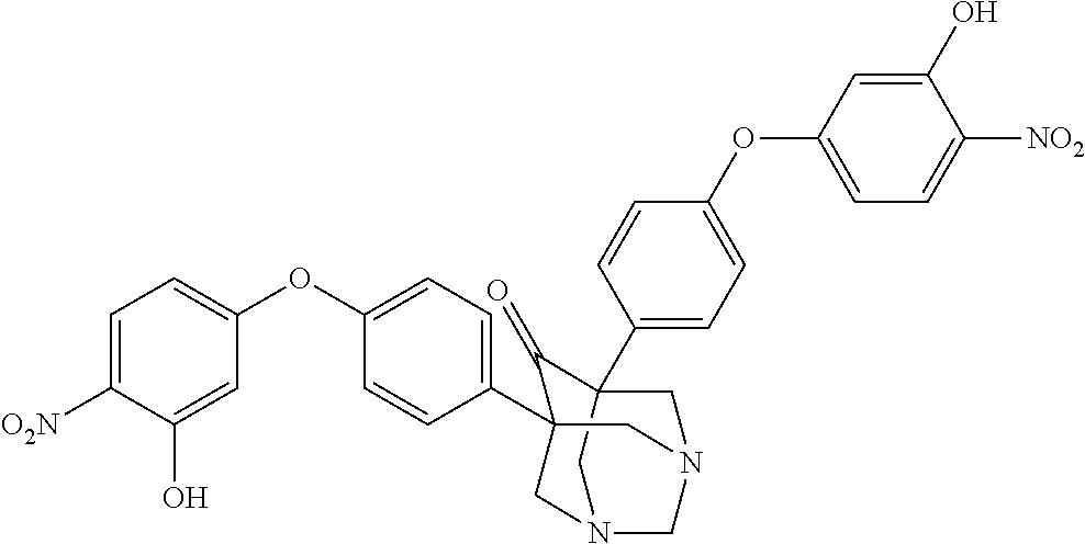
C1N2CN3CC(C4=CC=C(OC5=CC=C([O2N])C(O)=C5)C=C4)(C(=O)C1(C1=CC=C(OC4=CC=C([NO2])C(O)=C4)C=C1)C3)C2
